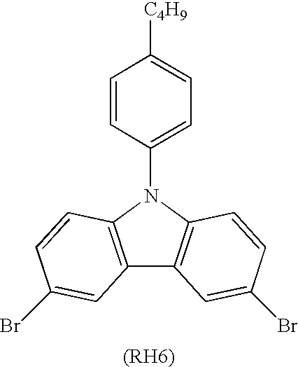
C1=CC(N2C3=C(C4=C2C=CC(Br)=C4)C=C(Br)C=C3)=CC=C1[C4H9]
